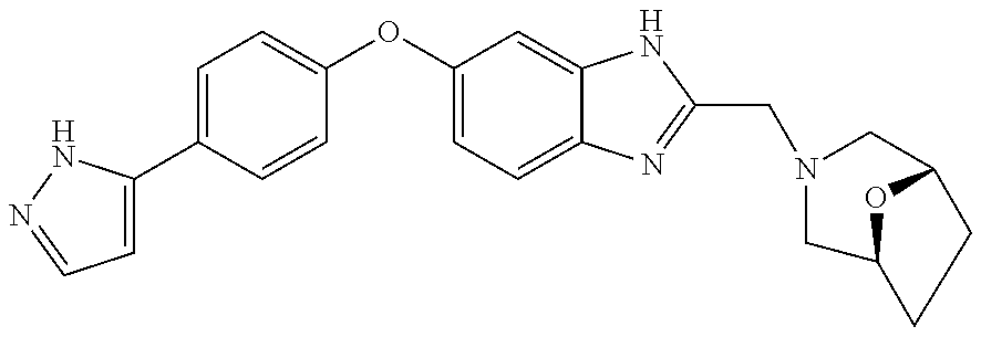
C1=C(C2=CC=C(OC3=CC=C4C(=C3)NC(CN3CC5CCC(C3)O5)=N4)C=C2)NN=C1
